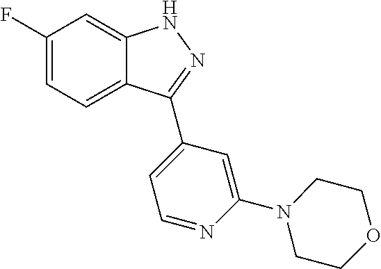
C1(F)=CC=C2C(=C1)NN=C2C1=CC=NC(N2CCOCC2)=C1
